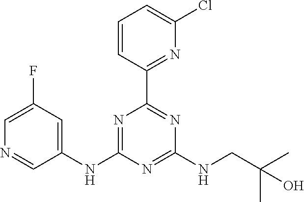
C1(NC2=NC(C3=NC(Cl)=CC=C3)=NC(NCC(C)(C)O)=N2)=CC(F)=CN=C1
